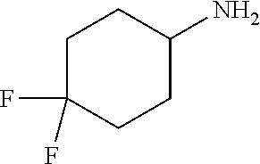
C1C(F)(F)CCC(N)C1
